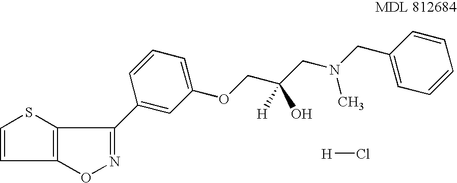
O1N=C(C2=CC(OCC(CN(CC3=CC=CC=C3)C)(O)[H])=CC=C2)C2=C1C=CS2.[H]Cl
